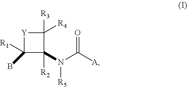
[Y]1C(B)([R1])C([R2])(N(C([A])=O)[R5])C1([R3])[R4]
